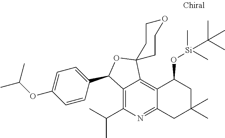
C12=C(C(C)C)N=C3C(=C1C1(OC2C2=CC=C(OC(C)C)C=C2)CCOCC1)C(O[Si](C)(C(C)(C)C)C)CC(C)(C)C3
